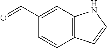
C1=CC2=C(C=C1C=O)NC=C2
